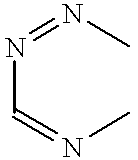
N(C=NC)=NC
